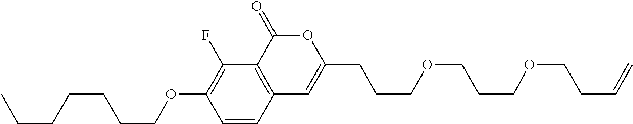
C1=CC2=C(C(F)=C1OCCCCCCC)C(=O)OC(CCCOCCCOCCC=C)=C2
